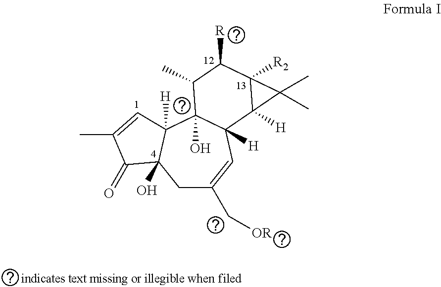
C1C(C[OR])=CC2([H])C(O)(C3([H])C1(O)C(=O)C(C)=C3)C(C)C([R])C1([R2])C2([H])C1(C)C
